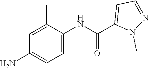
C1(C)=CC(N)=CC=C1NC(C1=CC=NN1C)=O
